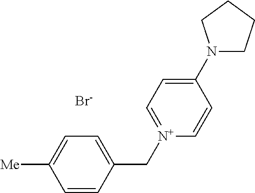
C1=CC(C[N+]2=CC=C(N3CCCC3)C=C2)=CC=C1[Me].[Br-]
